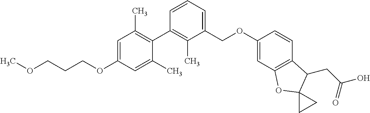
C1=C(OCCCOC)C=C(C)C(C2=C(C)C(COC3=CC4=C(C=C3)C(CC(O)=O)C3(O4)CC3)=CC=C2)=C1C
